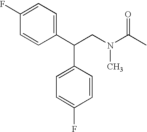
C(CN(C)C(C)=O)(C1=CC=C(F)C=C1)C1=CC=C(F)C=C1
